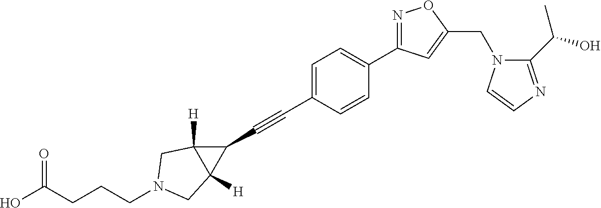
C1=C(C#CC2C3([H])C2([H])CN(CCCC(O)=O)C3)C=CC(C2=NOC(CN3C(C(O)C)=NC=C3)=C2)=C1
